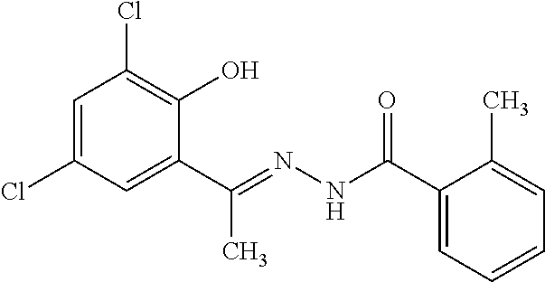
C1=C(Cl)C=C(C(=NNC(C2=CC=CC=C2C)=O)C)C(O)=C1Cl
